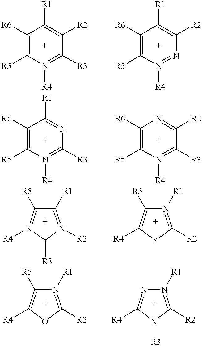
C1([R6])=C([R5])N([R4])=C([R3])N=C1[R1].C1([R6])=C([R5])N([R4])=C([R3])C([R2])=N1.C1([R6])=C([R5])N([R4])=C([R3])C([R2])=C1[R1].C1([R6])=C([R5])N([R4])=NC([R2])=C1[R1].C1([R1])=N([R2])C([R3])N([R4])=C1[R5].N1([R1])=C([R2])SC([R4])=C1[R5].N1([R1])=C([R2])OC([R4])=C1[R5].N1([R1])=C([R2])N([R3])C([R4])=N1
